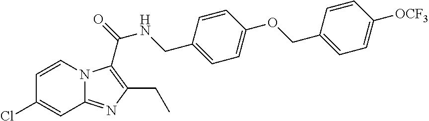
C1=CN2C(=NC(CC)=C2C(NCC2=CC=C(OCC3=CC=C([OCF3])C=C3)C=C2)=O)C=C1Cl
